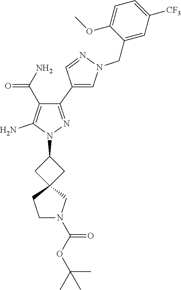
C1(C2=CN(CC3=CC([CF3])=CC=C3OC)N=C2)=NN(C2CC3(C2)CCN(C(OC(C)(C)C)=O)C3)C(N)=C1C(N)=O
